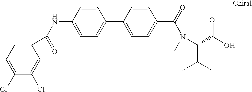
N(C1=CC=C(C2=CC=C(C(N(C(C(O)=O)C(C)C)C)=O)C=C2)C=C1)C(=O)C1=CC=C(Cl)C(Cl)=C1
